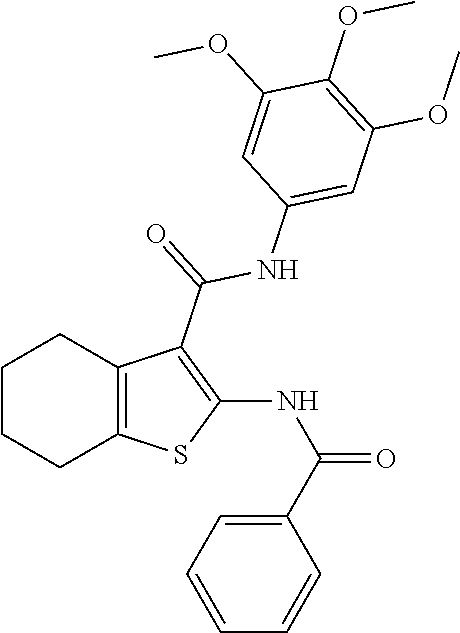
C1CCC2=C(C1)C(C(NC1=CC(OC)=C(OC)C(OC)=C1)=O)=C(NC(C1=CC=CC=C1)=O)S2
